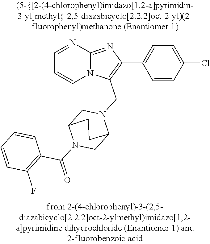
N12C(=NC(C3=CC=C(Cl)C=C3)=C1CN1CC3N(C(=O)C4=C(F)C=CC=C4)CC1CC3)N=CC=C2
